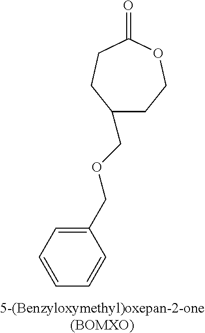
[5-(Benzyloxymethyl)oxepan-2-one(BOMXO)].C1(=O)CCC(COCC2=CC=CC=C2)CCO1
